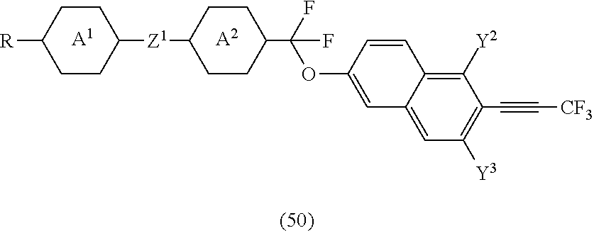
[A1].[A2].C(#C[CF3])C1=C([Y3])C=C2C=C(OC(C3CCC([Z1]C4CCC([R])CC4)CC3)(F)F)C=CC2=C1[Y2]
